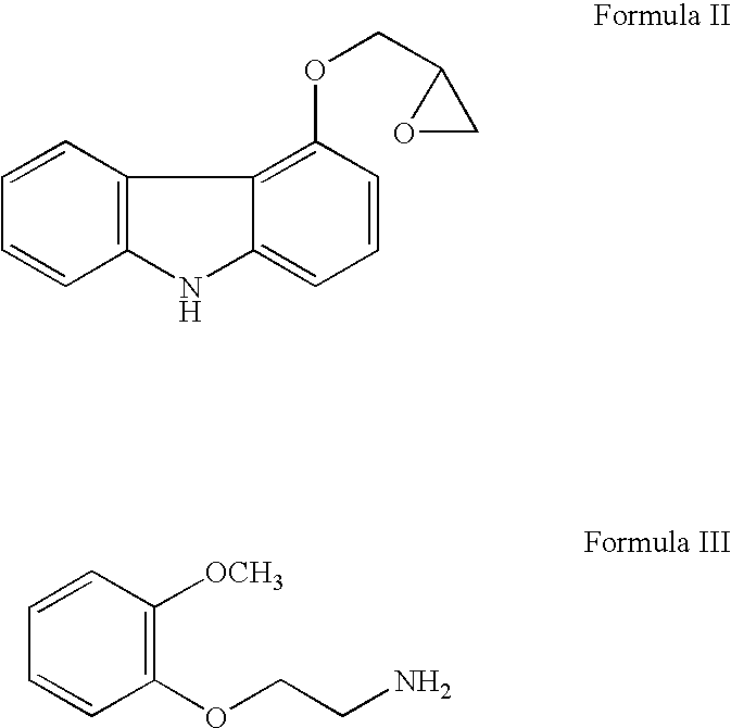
C12=C(NC3=CC=CC(OCC4OC4)=C13)C=CC=C2.C1=CC([OCH3])=C(OCCN)C=C1
